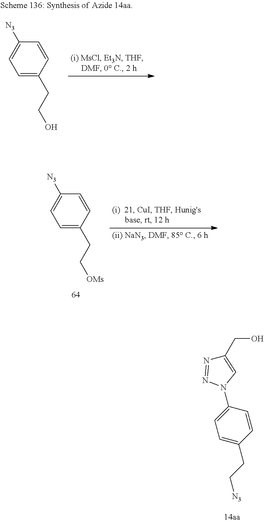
C1=CC(N2C=C(CO)N=N2)=CC=C1CC[N3].C1=C(CCO)C=CC([N3])=C1.C1=C(CC[OMs])C=CC([N3])=C1
